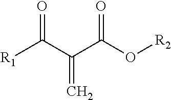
[R1]C(C(C(O[R2])=O)=C)=O
